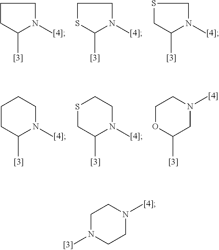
C1CC(C)N(C)C1.C1SC(C)N(C)C1.S1CC(C)N(C)C1.C1CC(C)N(C)CC1.S1CC(C)N(C)CC1.C1OC(C)CN(C)C1.C1N(C)CCN(C)C1
